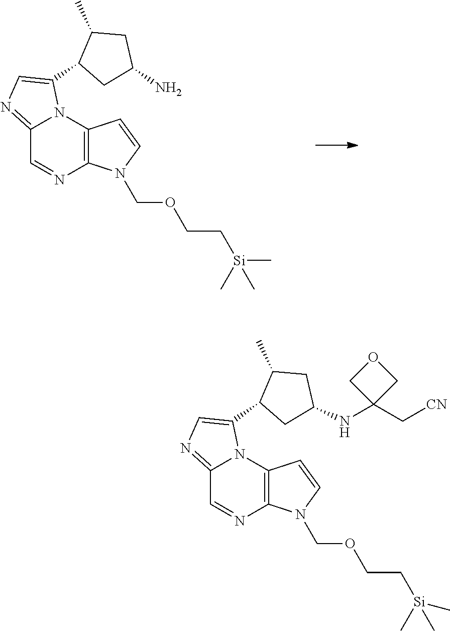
C12=C(N=CC3=NC=C(C4C(C)CC(N)C4)N13)N(COCC[Si](C)(C)C)C=C2.C12=C(N=CC3=NC=C(C4C(C)CC(NC5(C[CN])COC5)C4)N13)N(COCC[Si](C)(C)C)C=C2
